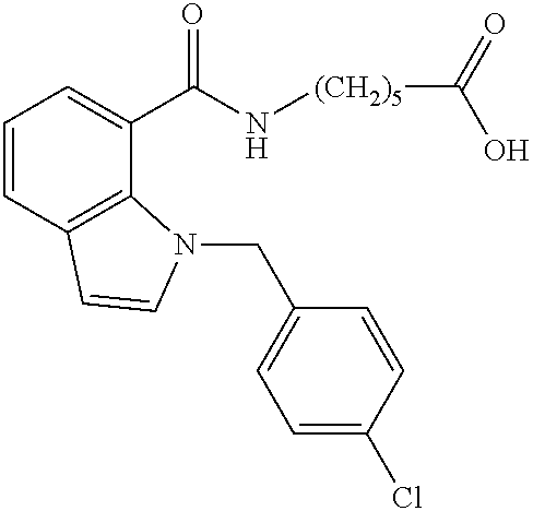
C1=CC2=C(C(C(N[(CH2)5]C(O)=O)=O)=C1)N(CC1=CC=C(Cl)C=C1)C=C2
